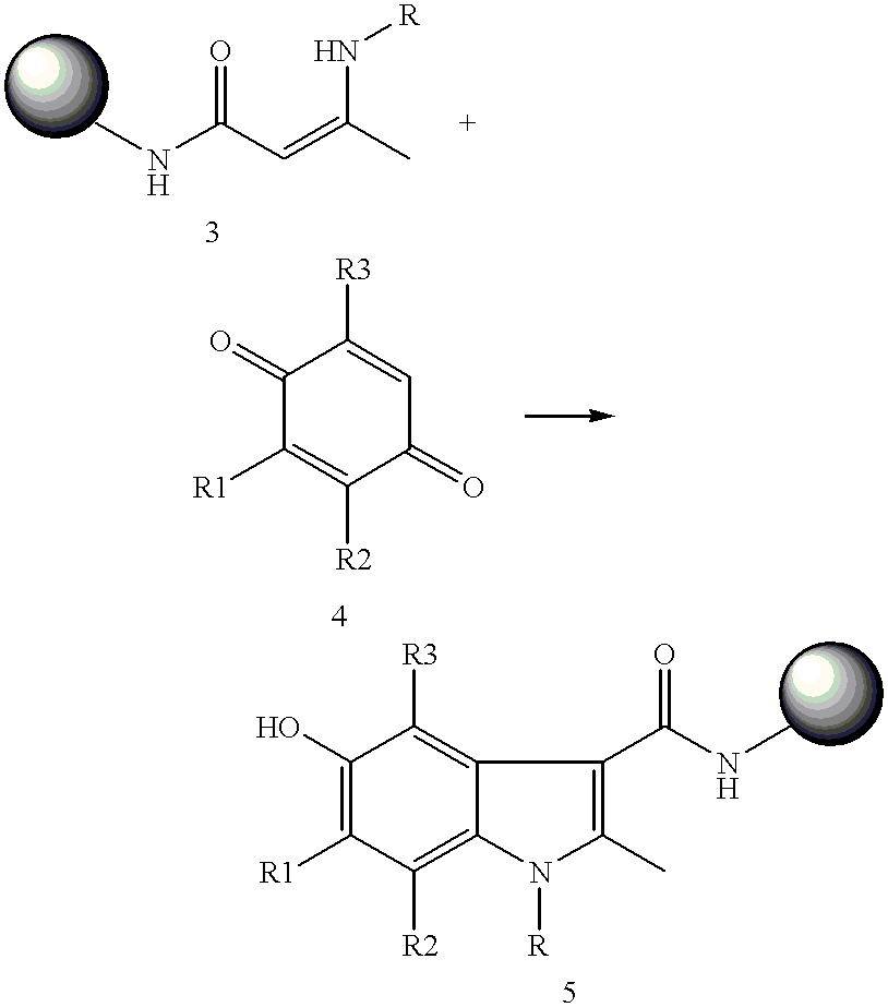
CNC(C=C(C)N[R])=O.C1(O)=C([R1])C([R2])=C2C(=C1[R3])C(C(NC)=O)=C(C)N2[R].C1(=O)C([R1])=C([R2])C(=O)C=C1[R3]
